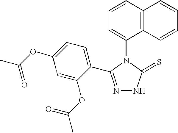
C1=CC2=C(C(N3C(=S)NN=C3C3=CC=C(OC(C)=O)C=C3OC(C)=O)=C1)C=CC=C2
